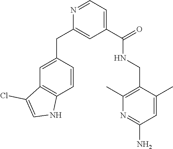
N1=CC=C(C(NCC2=C(C)N=C(N)C=C2C)=O)C=C1CC1=CC2=C(C=C1)NC=C2Cl
